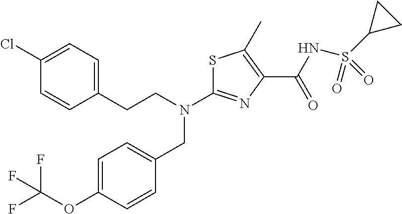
S1C(N(CCC2=CC=C(Cl)C=C2)CC2=CC=C(OC(F)(F)F)C=C2)=NC(C(NS(C2CC2)(=O)=O)=O)=C1C
